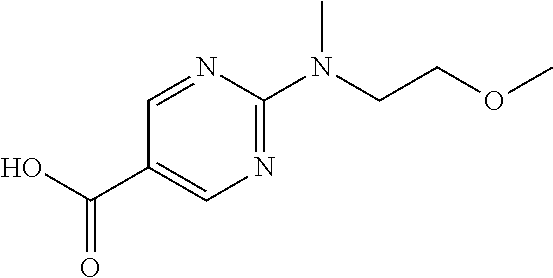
N1=C(N(CCOC)C)N=CC(C(O)=O)=C1
